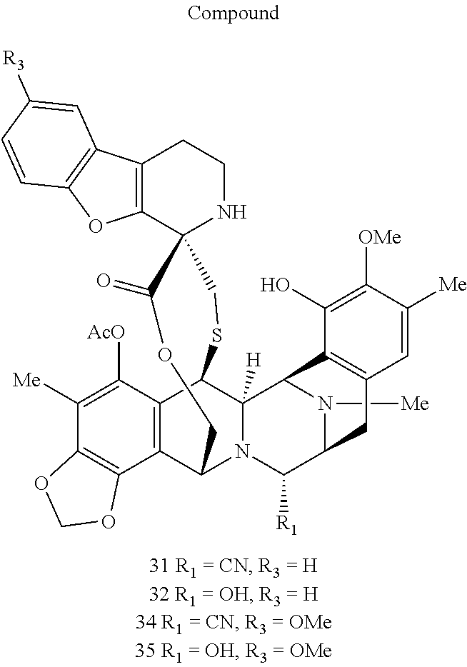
C12=C(C3=C(O1)C=CC([R3])=C3)CCNC21C(=O)OCC2C3=C(C(SC1)C1([H])N2C([R1])C2N([Me])C1C1=C(C2)C=C([Me])C([OMe])=C1O)C([AcO])=C([Me])C1=C3OCO1
